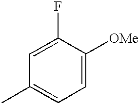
C1=C(F)C([OMe])=CC=C1C
